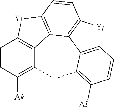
C1=CC([Ak])=C(C)C2=C1[Yi]C1=C2C2=C(C=C1)[Yj]C1=C2C(C)=C([Al])C=C1
